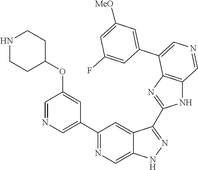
C1(C2=CN=CC(OC3CCNCC3)=C2)=NC=C2C(=C1)C(C1=NC3=C(N1)C=NC=C3C1=CC([MeO])=CC(F)=C1)=NN2
